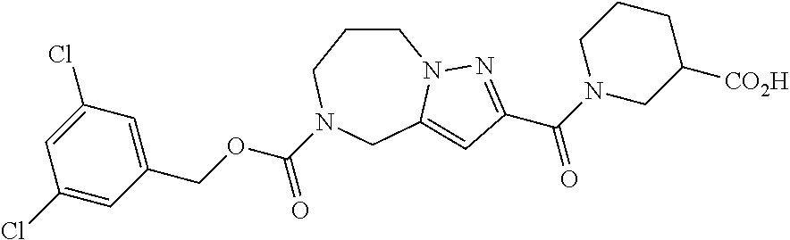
C1CCN(C(OCC2=CC(Cl)=CC(Cl)=C2)=O)CC2=CC(C(N3CC([CO2H])CCC3)=O)=NN12
